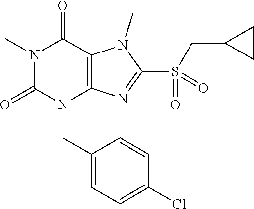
N1(C)C(=O)N(CC2=CC=C(Cl)C=C2)C2=C(C1=O)N(C)C(S(=O)(CC1CC1)=O)=N2
